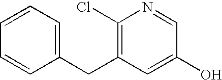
C1=CC=C(CC2=C(Cl)N=CC(O)=C2)C=C1
